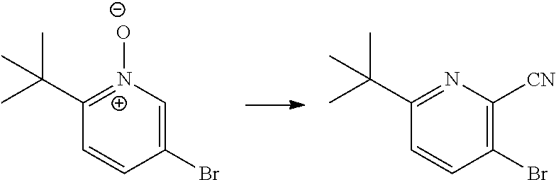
C1=CC(C(C)(C)C)=N([O-])C=C1Br.C1=CC(C(C)(C)C)=NC([CN])=C1Br
